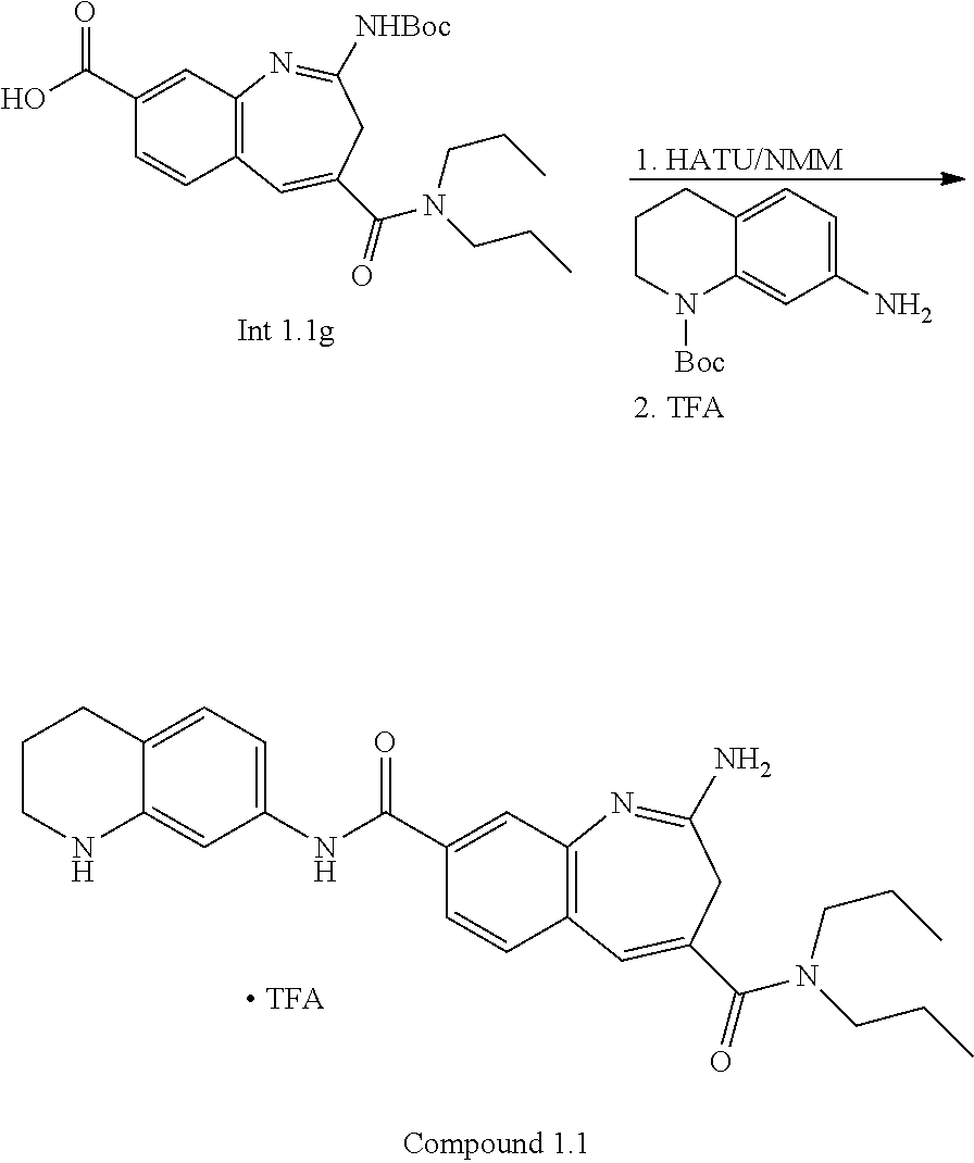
[1. HATU/NMM].C1(N)=CC=C2C(=C1)N([Boc])CCC2.C12=C(C=C(C(O)=O)C=C1)N=C([NHBoc])CC(C(=O)N(CCC)CCC)=C2.C12=C(C=C(C(NC3=CC=C4C(=C3)NCCC4)=O)C=C1)N=C(N)CC(C(=O)N(CCC)CCC)=C2
